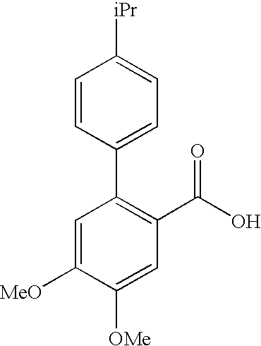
C1(C2=C(C(O)=O)C=C([OMe])C([MeO])=C2)=CC=C([iPr])C=C1
